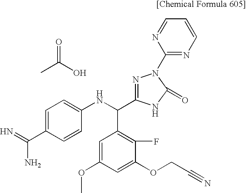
CC(O)=O.N=C(C1=CC=C(NC(C2=C(F)C(OCC#N)=CC(OC)=C2)C2=NN(C3=NC=CC=N3)C(=O)N2)C=C1)N
